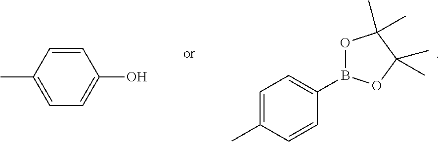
C1=C(C)C=CC(B2OC(C)(C)C(C)(C)O2)=C1.C1=CC(C)=CC=C1O
